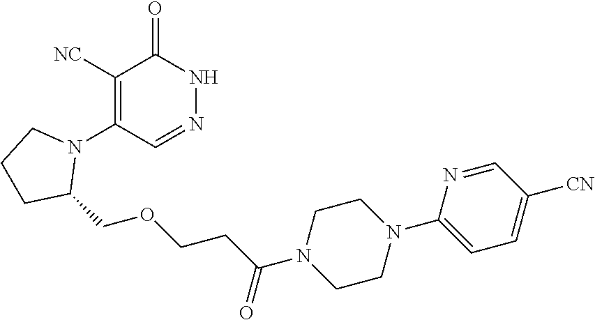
C1([NC])=C(N2CCCC2COCCC(=O)N2CCN(C3=CC=C([CN])C=N3)CC2)C=NNC1=O
